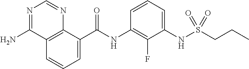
C1=C(C(NC2=C(F)C(NS(CCC)(=O)=O)=CC=C2)=O)C2=C(C=C1)C(N)=NC=N2
